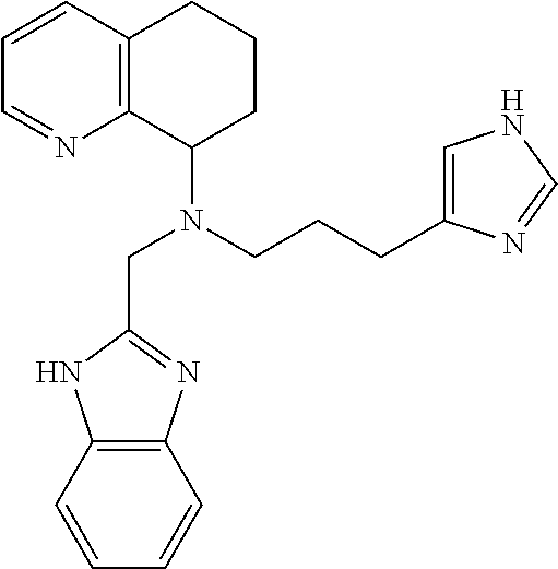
C(CCN(CC1=NC2=C(N1)C=CC=C2)C1CCCC2=C1N=CC=C2)C1=CNC=N1
